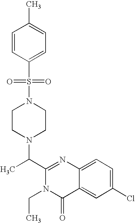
N1(S(C2=CC=C(C)C=C2)(=O)=O)CCN(C(C2=NC3=CC=C(Cl)C=C3C(=O)N2CC)C)CC1
